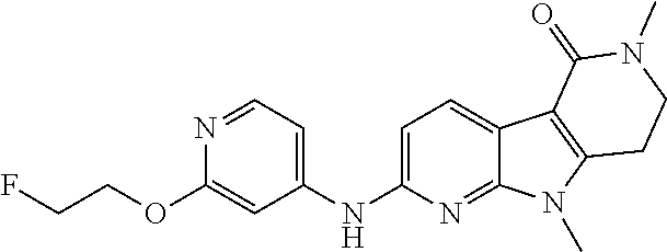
N1=CC=C(NC2=CC=C3C(=N2)N(C)C2=C3C(=O)N(C)CC2)C=C1OCCF
